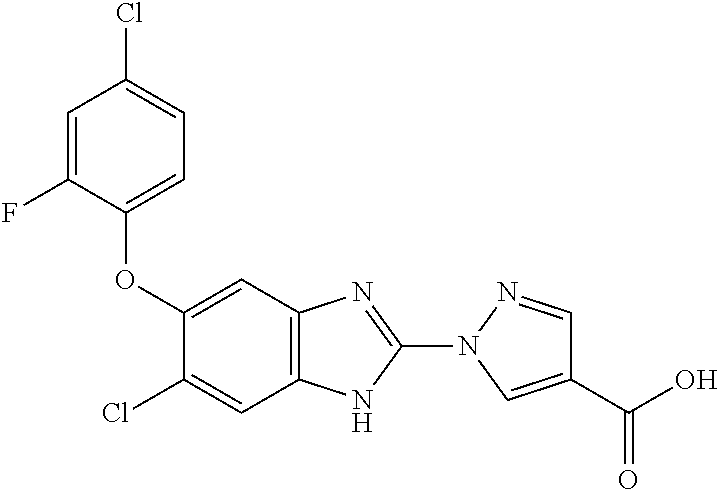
C1=C(F)C(OC2=CC3=C(C=C2Cl)NC(N2C=C(C(=O)O)C=N2)=N3)=CC=C1Cl
